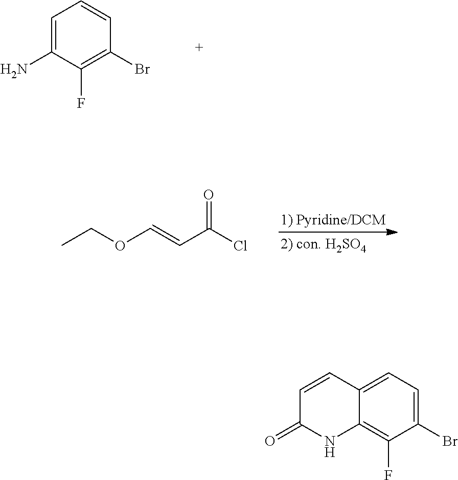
C1=C(N)C(F)=C(Br)C=C1.O=C(Cl)C=COCC.C1(Br)=CC=C2C(=C1F)NC(=O)C=C2
